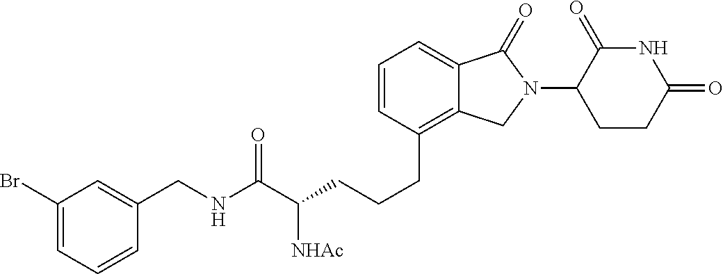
C(CC1=C2C(=CC=C1)C(=O)N(C1C(=O)NC(=O)CC1)C2)CC(C(NCC1=CC(Br)=CC=C1)=O)[NHAc]
